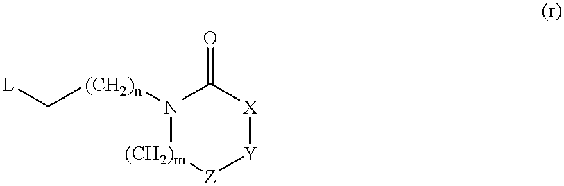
[L]C[(CH2)n]N1[(CH2)m][Z][Y][X]C1=O
